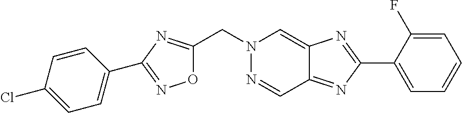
C1(C2=NOC(CN3N=CC4=NC(C5=CC=CC=C5F)=NC4=C3)=N2)=CC=C(Cl)C=C1
